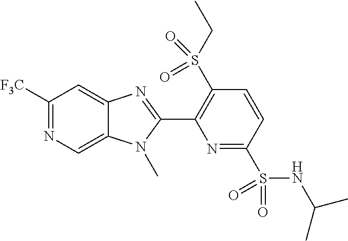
C1([F3C])=NC=C2C(=C1)N=C(C1=C(S(=O)(=O)CC)C=CC(S(NC(C)C)(=O)=O)=N1)N2C
